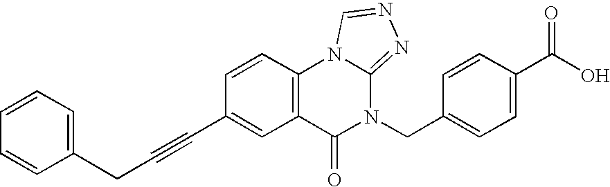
C1=CC2=C(C=C1C#CCC1=CC=CC=C1)C(=O)N(CC1=CC=C(C(O)=O)C=C1)C1=NN=CN21
